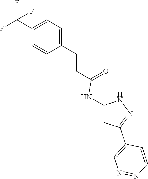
C1=C(CCC(=O)NC2=CC(C3=CN=NC=C3)=NN2)C=CC(C(F)(F)F)=C1
